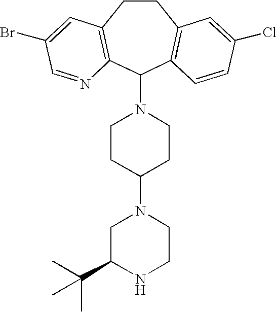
C1CC2=C(C(N3CCC(N4CC(C(C)(C)C)NCC4)CC3)C3=C1C=C(Cl)C=C3)N=CC(Br)=C2
